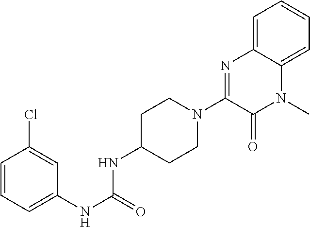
C1=CC=C(NC(NC2CCN(C3=NC4=CC=CC=C4N(C)C3=O)CC2)=O)C=C1Cl
